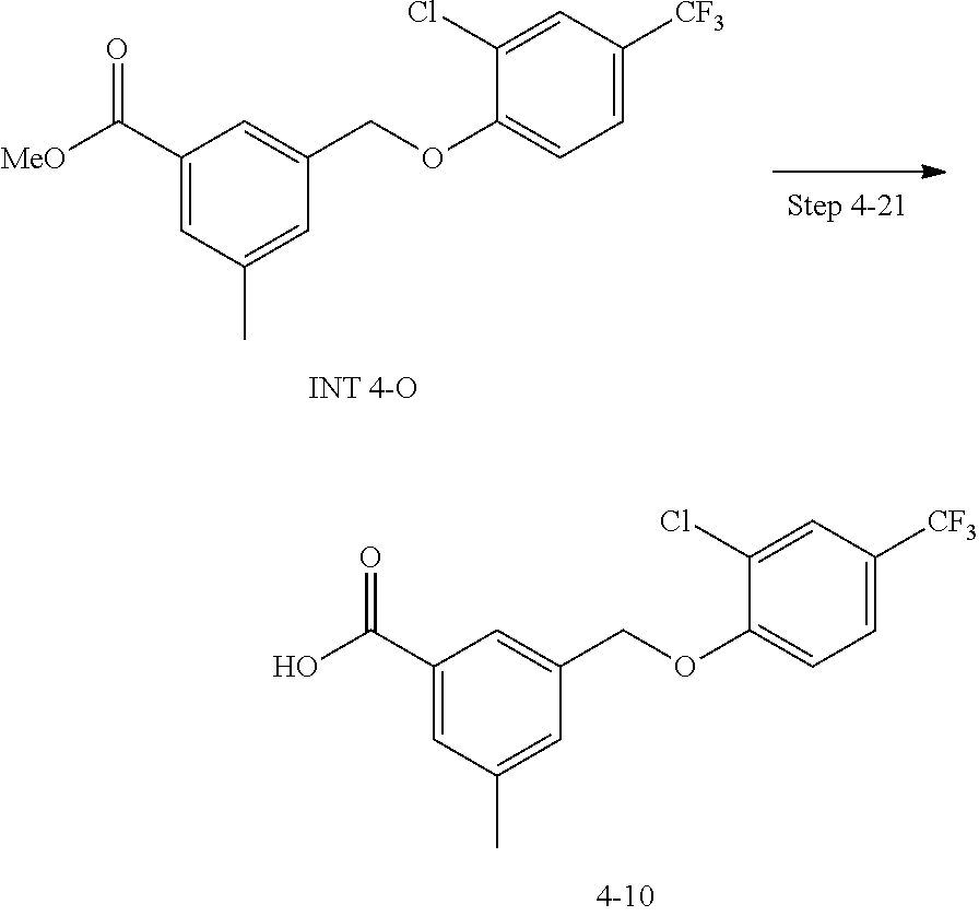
C1(C(O)=O)=CC(C)=CC(COC2=CC=C([CF3])C=C2Cl)=C1.C1(C([MeO])=O)=CC(C)=CC(COC2=CC=C([CF3])C=C2Cl)=C1
